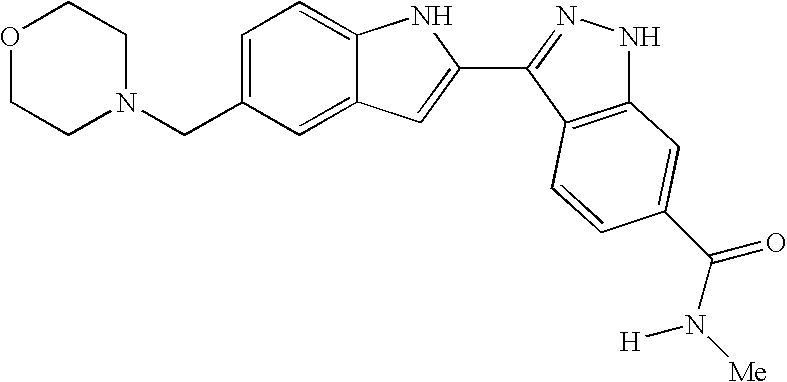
C1=C(CN2CCOCC2)C=C2C(=C1)NC(C1=NNC3=C1C=CC(C(N([Me])[H])=O)=C3)=C2
